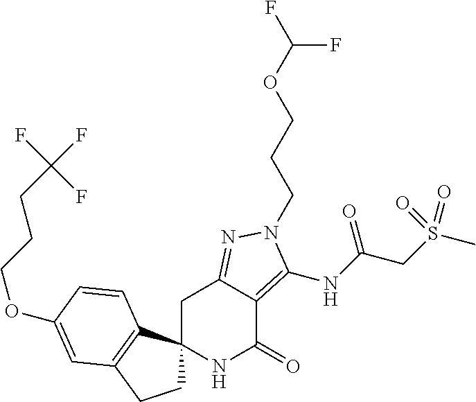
C1C2=NN(CCCOC(F)F)C(NC(CS(C)(=O)=O)=O)=C2C(=O)NC12CCC1=C2C=CC(OCCCC(F)(F)F)=C1
